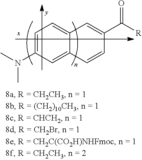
C1=C(N(C)C)C=C2C(=C1)C=C(C([R])=O)C=C2
